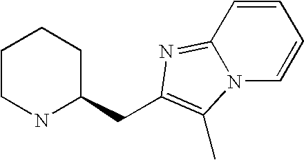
C1CNC(CC2=C(C)N3C(=N2)C=CC=C3)CC1
